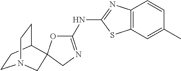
C1CC2CCN1CC21OC(NC2=NC3=C(S2)C=C(C)C=C3)=NC1
